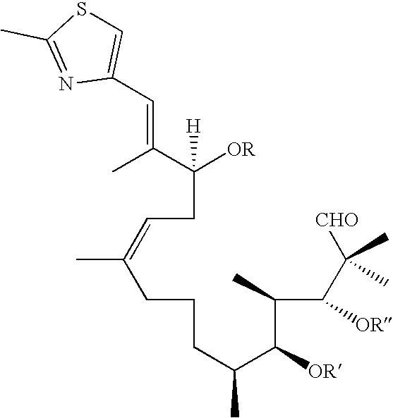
C([OR])(CC=C(CCCC(C(C(C(C([CHO])(C)C)[OR])C)[OR])C)C)(C(C)=CC1=CSC(C)=N1)[H]
